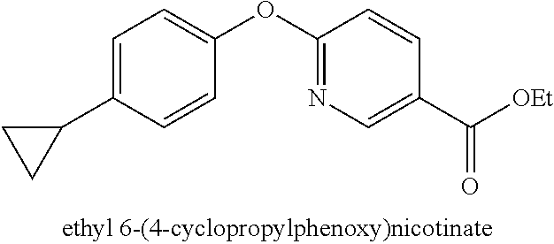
C1=C(C2CC2)C=CC(OC2=NC=C(C([OEt])=O)C=C2)=C1
